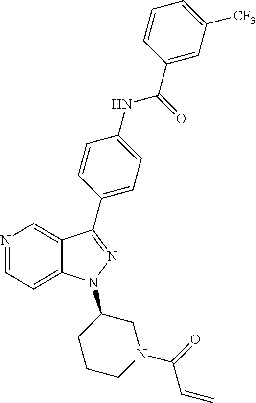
N1=CC=C2C(=C1)C(C1=CC=C(NC(C3=CC([CF3])=CC=C3)=O)C=C1)=NN2C1CCCN(C(=O)C=C)C1
